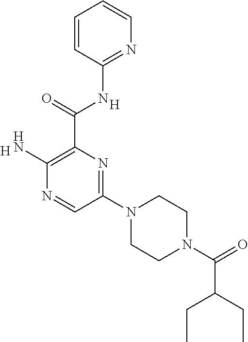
C(C1=C(N)N=CC(N2CCN(C(=O)C(CC)CC)CC2)=N1)(=O)NC1=NC=CC=C1.[H].[H]
